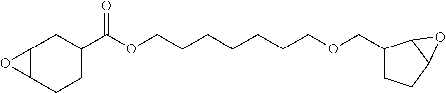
C12C(CCC(C(OCCCCCCCOCC3CCC4C3O4)=O)C1)O2
